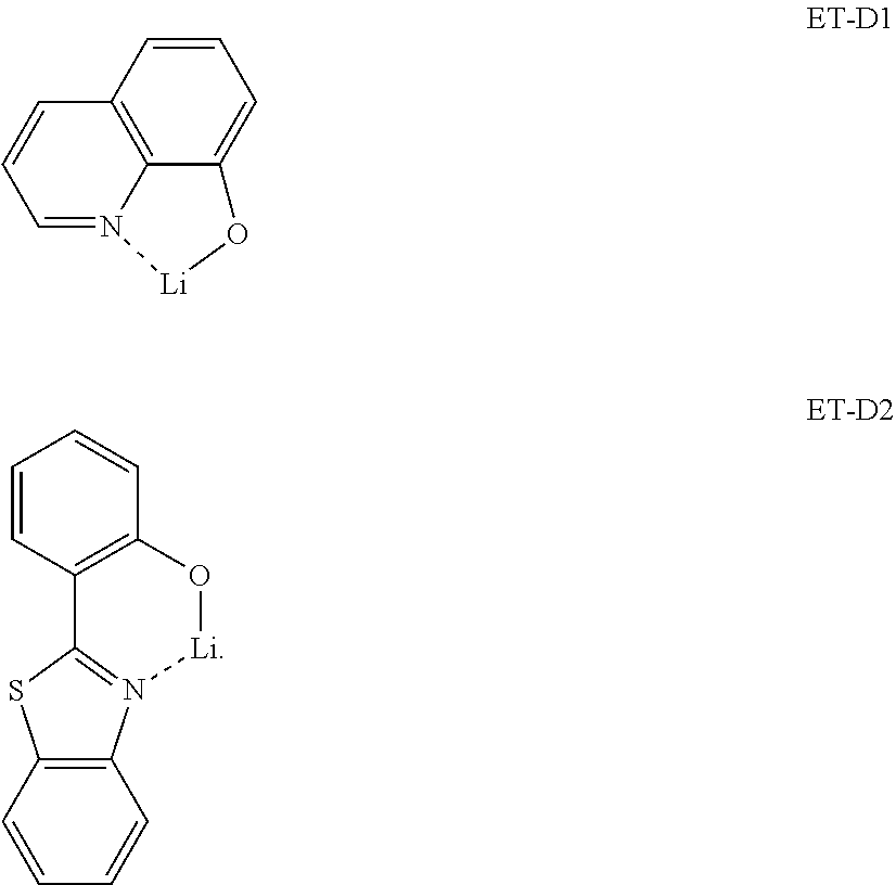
C1=CC2=C3C(=C1)O[Li]N3=CC=C2.C12=C(N3=C(S1)C1=C(C=CC=C1)O[Li]3)C=CC=C2
